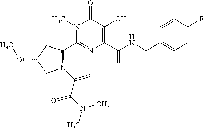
C1(C2N(C(C(N(C)C)=O)=O)CC(OC)C2)=NC(C(NCC2=CC=C(F)C=C2)=O)=C(O)C(=O)N1C
